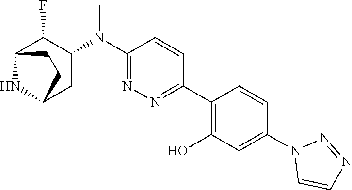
C1(N(C2=NN=C(C3=C(O)C=C(N4C=CN=N4)C=C3)C=C2)C)C(F)C2NC(C1)CC2
